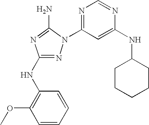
N1=C(NC2=C(OC)C=CC=C2)N=C(N)N1C1=NC=NC(NC2CCCCC2)=C1
